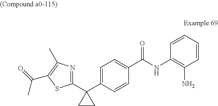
C1(C2(C3=CC=C(C(=O)NC4=C(N)C=CC=C4)C=C3)CC2)=NC(C)=C(C(=O)C)S1
